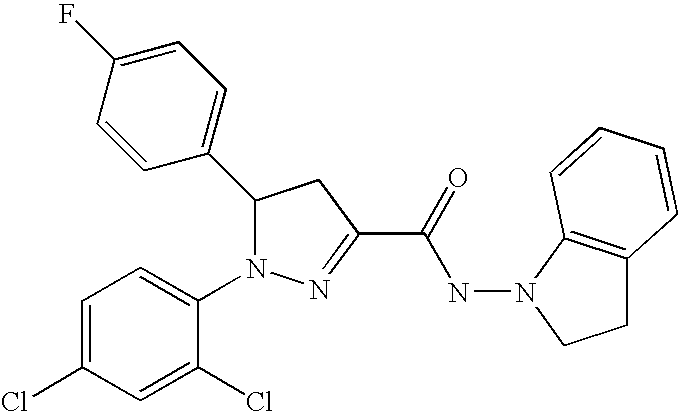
C1(C2N(C3=CC=C(Cl)C=C3Cl)N=C(C(=O)NN3C4=C(CC3)C=CC=C4)C2)=CC=C(F)C=C1
